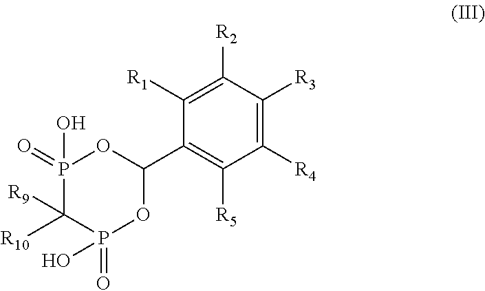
[R10]C1([R9])P(=O)(O)OC(C2=C([R5])C([R4])=C([R3])C([R2])=C2[R1])OP1(=O)O
